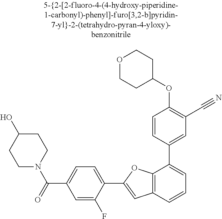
O1CCC(OC2=C(C#N)C=C(C3=CC=CC4=C3OC(C3=CC=C(C(=O)N5CCC(O)CC5)C=C3F)=C4)C=C2)CC1
